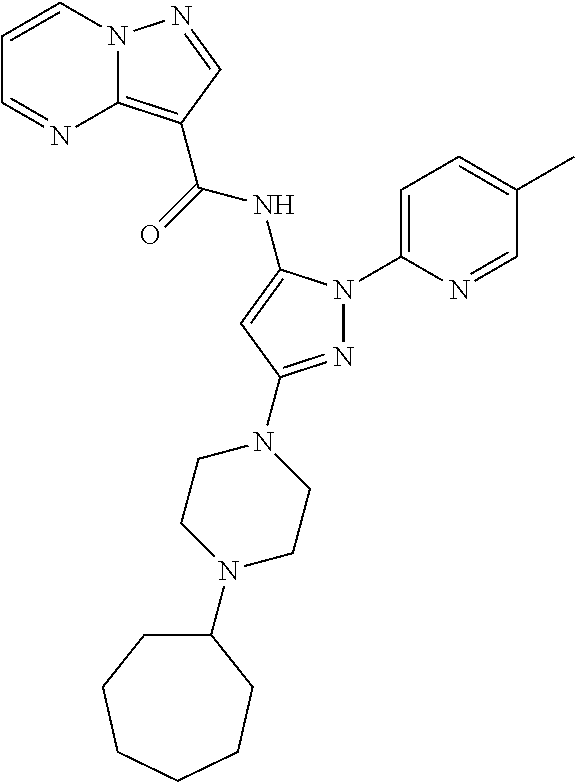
C12=C(C(=O)NC3=CC(N4CCN(C5CCCCCC5)CC4)=NN3C3=CC=C(C)C=N3)C=NN1C=CC=N2
